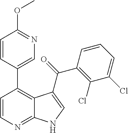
C1=CC(C2=C3C(=NC=C2)NC=C3C(=O)C2=C(Cl)C(Cl)=CC=C2)=CN=C1OC
